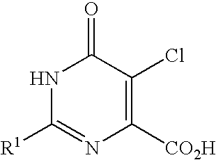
C1([R1])=NC([CO2H])=C(Cl)C(=O)N1
